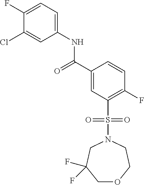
C1(F)=CC=C(NC(C2=CC(S(=O)(=O)N3CC(F)(F)COCC3)=C(F)C=C2)=O)C=C1Cl
